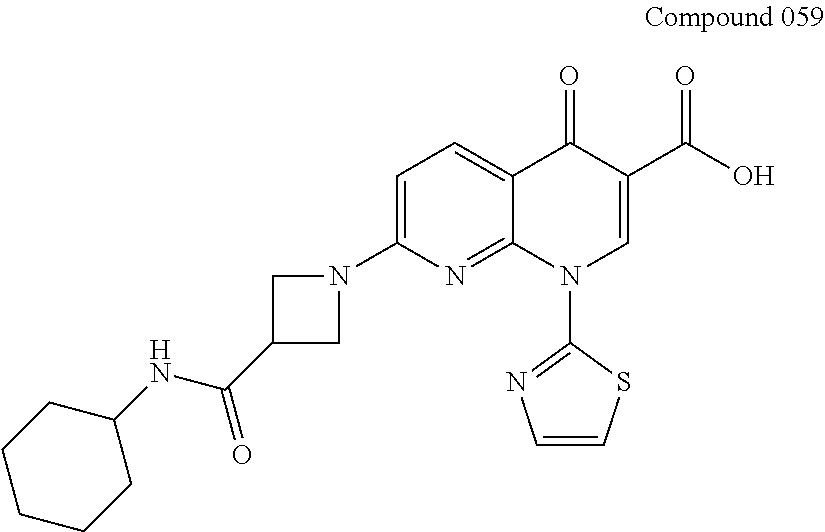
C1=C(N2CC(C(=O)NC3CCCCC3)C2)N=C2C(=C1)C(=O)C(C(=O)O)=CN2C1=NC=CS1
